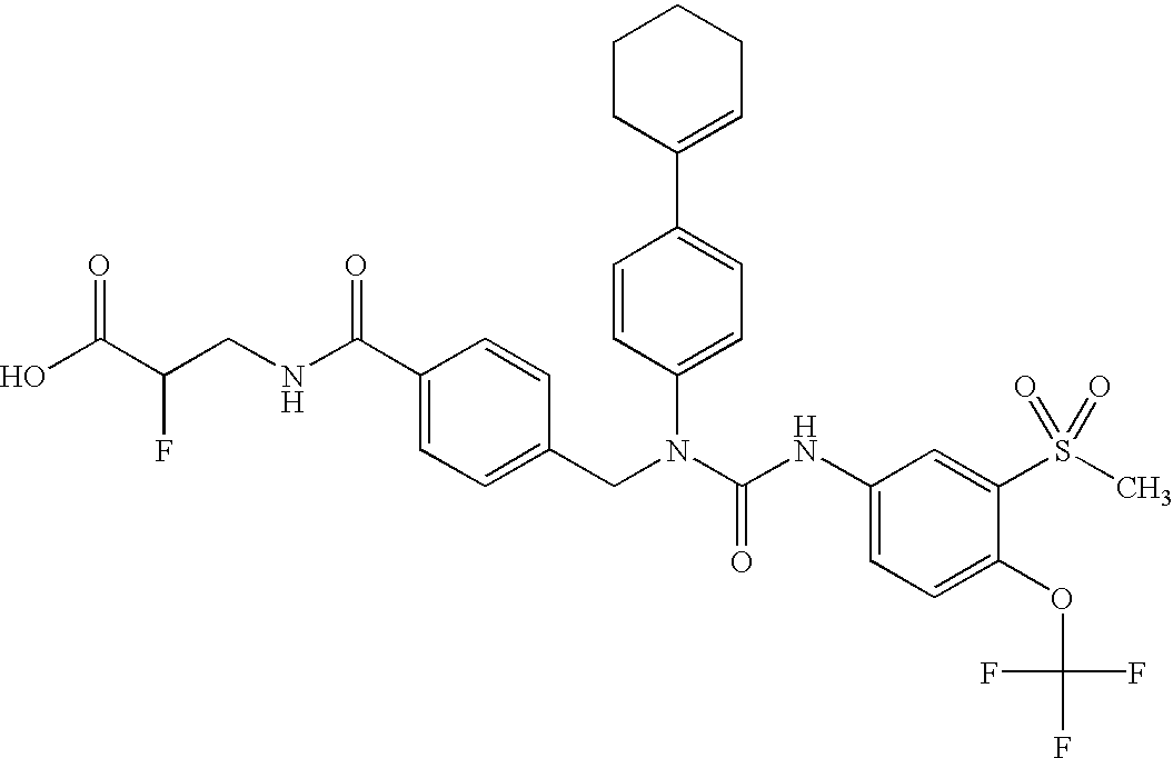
OC(C(CNC(C1=CC=C(CN(C(NC2=CC=C(OC(F)(F)F)C(S(C)(=O)=O)=C2)=O)C2=CC=C(C3=CCCCC3)C=C2)C=C1)=O)F)=O
